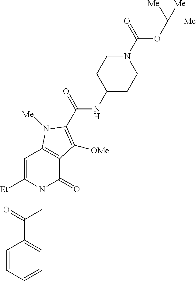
C1=CC=CC(C(=O)CN2C(=O)C3=C(C=C2[Et])N([Me])C(C(=O)NC2CCN(C(=O)OC([Me])([Me])[Me])CC2)=C3[OMe])=C1
